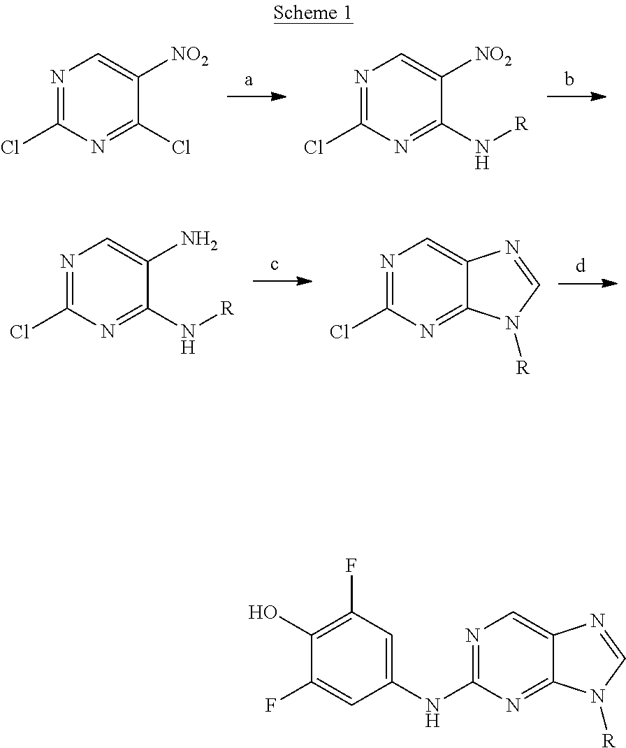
N1=C(Cl)N=C(Cl)C([NO2])=C1.N1=C(Cl)N=C(N[R])C([NO2])=C1.N1=C(Cl)N=C(N[R])C(N)=C1.N1=C(Cl)N=C2C(=C1)N=CN2[R].N1=C(NC2=CC(F)=C(O)C(F)=C2)N=C2C(=C1)N=CN2[R]
